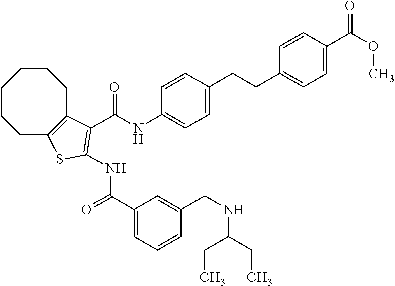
C(NC1=CC=C(CCC2=CC=C(C(OC)=O)C=C2)C=C1)(=O)C1=C(NC(C2=CC=CC(CNC(CC)CC)=C2)=O)SC2=C1CCCCCC2
